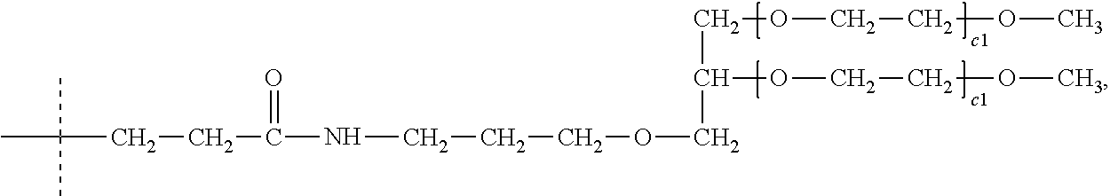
CC(CCC(NCCCOCC(COCCOC)OCCOC)=O)(C)C
